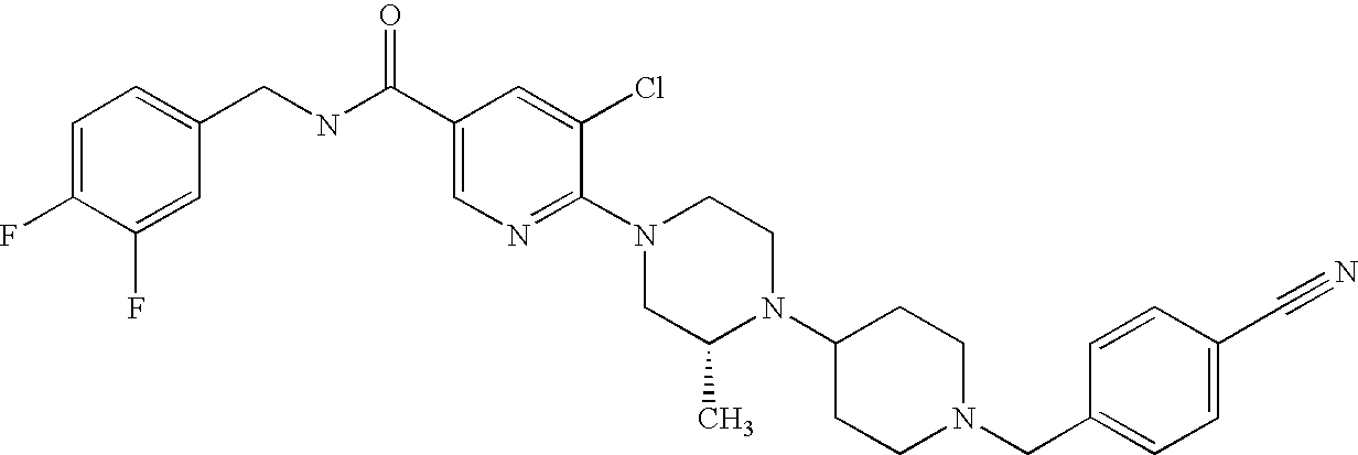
C1(C#N)=CC=C(CN2CCC(N3C(C)CN(C4=NC=C(C(NCC5=CC=C(F)C(F)=C5)=O)C=C4Cl)CC3)CC2)C=C1
